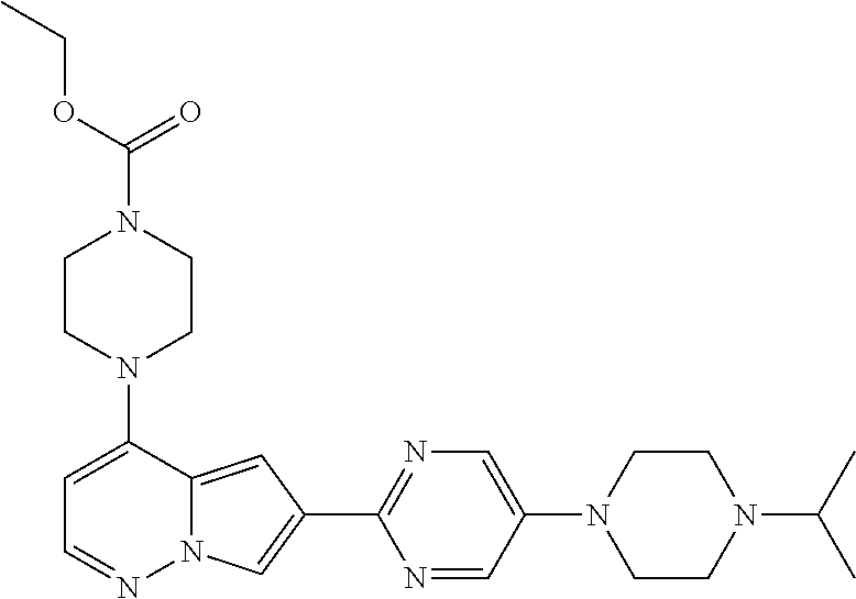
N1(C2=CC=NN3C2=CC(C2=NC=C(N4CCN(C(C)C)CC4)C=N2)=C3)CCN(C(=O)OCC)CC1
